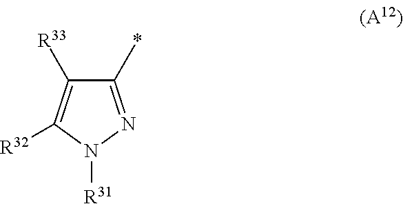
C1([R33])=C([R32])N([R31])N=C1*
